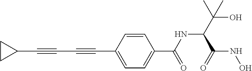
C1(C#CC#CC2=CC=C(C(NC(C(O)(C)C)C(=O)NO)=O)C=C2)CC1
